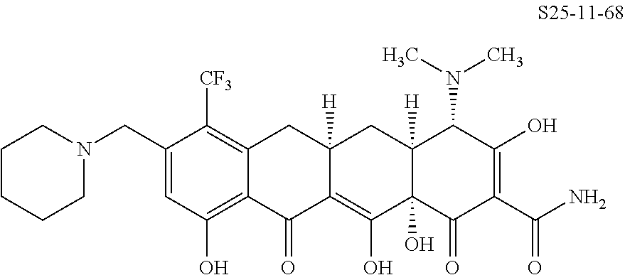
C(C1=CC(O)=C2C(=C1[CF3])CC1([H])C(=C(O)C3(O)C([H])(C1)C(N(C)C)C(O)=C(C(N)=O)C3=O)C2=O)N1CCCCC1
